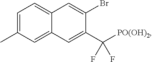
C1=C2C(=CC=C1C)C=C(Br)C(C([PO(OH)2])(F)F)=C2
